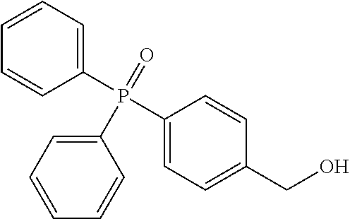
C1(P(C2=CC=C(CO)C=C2)(=O)C2=CC=CC=C2)=CC=CC=C1
